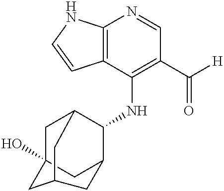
C12=C(C(NC3C4CC5(O)CC3CC(C5)C4)=C(C([H])=O)C=N1)C=CN2
